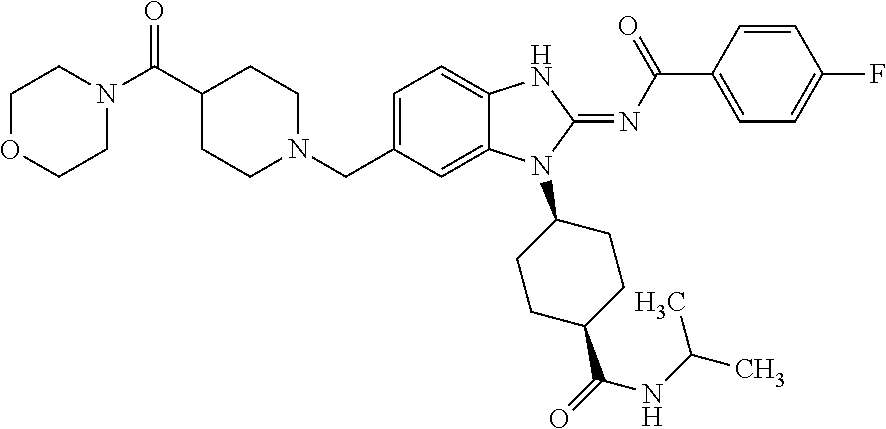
C(C1=CC=C2C(=C1)N(C1CCC(C(=O)NC(C)C)CC1)C(=NC(C1=CC=C(F)C=C1)=O)N2)N1CCC(C(N2CCOCC2)=O)CC1
